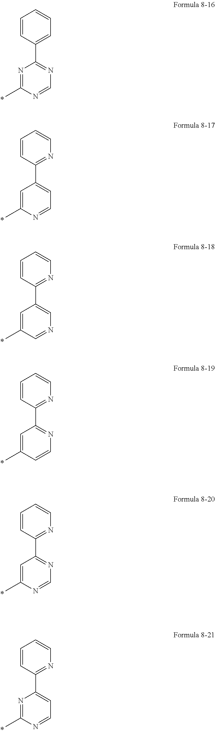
N1=C(C)N=CN=C1C1=CC=CC=C1.C1=C(C)N=CC=C1C1=NC=CC=C1.C1=C(C)C=NC=C1C1=NC=CC=C1.C1=C(C)C=CN=C1C1=NC=CC=C1.C1=C(C)N=CN=C1C1=NC=CC=C1.N1=C(C)N=CC=C1C1=NC=CC=C1
